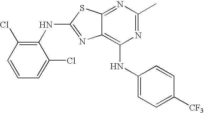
N1=C(C)N=C2C(=C1NC1=CC=C([CF3])C=C1)N=C(NC1=C(Cl)C=CC=C1Cl)S2
